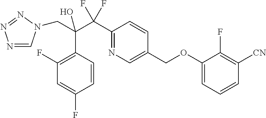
C(C(C(C1=NC=C(COC2=CC=CC([CN])=C2F)C=C1)(F)F)(O)C1=C(F)C=C(F)C=C1)N1C=NN=N1
